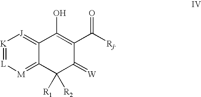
[K]1=[L][M]=C2C(=[J]1)C(O)=C(C([Rj])=O)C(=[W])C2([R1])[R2]
